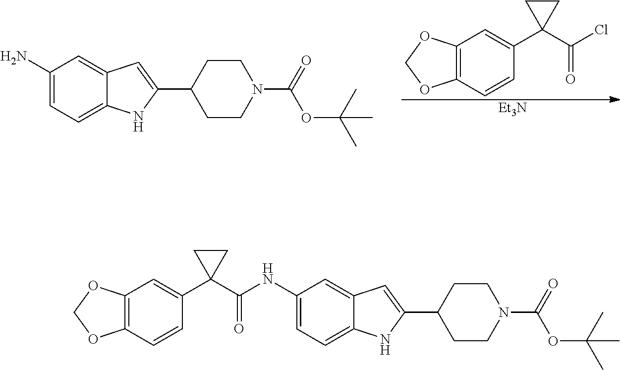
C1(NC(C2(C3=CC4=C(C=C3)OCO4)CC2)=O)=CC=C2C(=C1)C=C(C1CCN(C(=O)OC(C)(C)C)CC1)N2.C12=C(C=CC(C3(C(=O)Cl)CC3)=C1)OCO2.C1(N)=CC=C2C(=C1)C=C(C1CCN(C(=O)OC(C)(C)C)CC1)N2.[Et3N]
